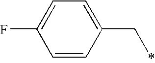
C1=CC(C*)=CC=C1F
